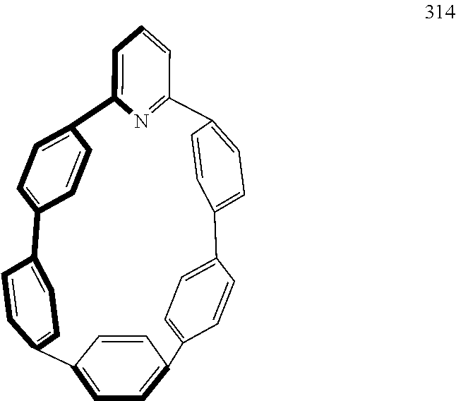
C1=C2N=C(C=C1)C1=CC=C(C3=CC=C(C4=CC=C(C5=CC=C(C6=CC=C2C=C6)C=C5)C=C4)C=C3)C=C1
